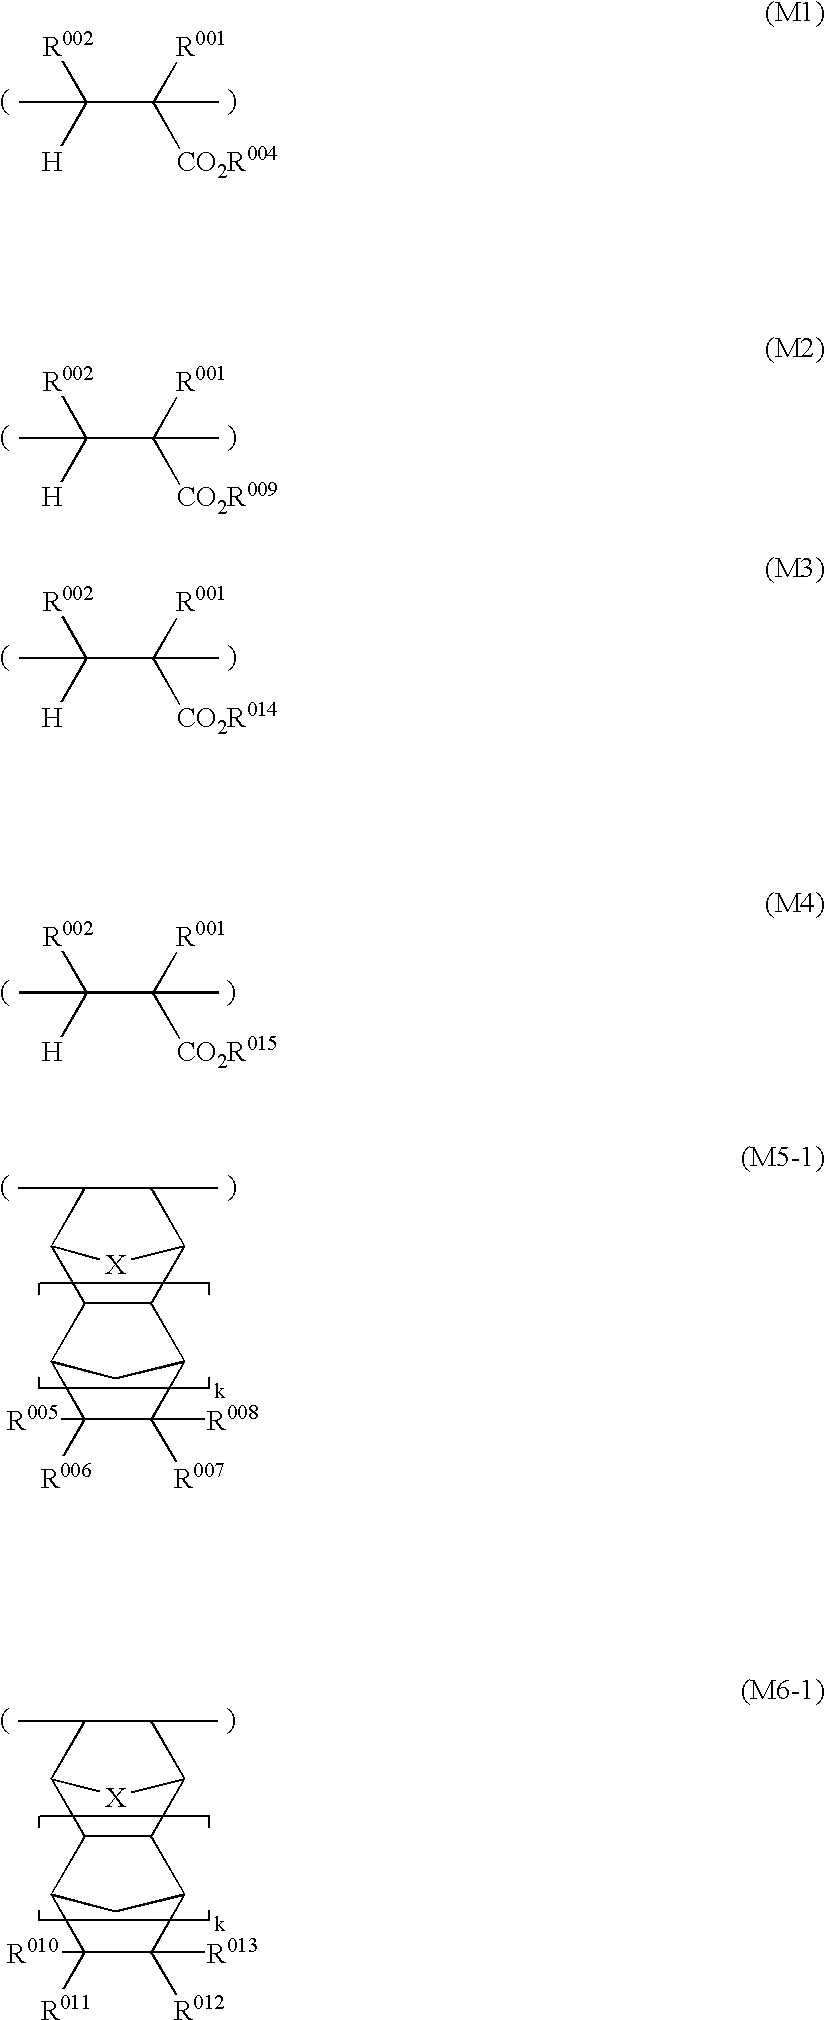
C1(C)C(C)C2C3C(C1[X]2)C1C([R008])([R007])C([R005])([R006])C3C1.[R002]C([H])(C([R001])([CO2R004])C)C.[R002]C([H])(C([R001])([CO2R009])C)C.[R002]C([H])(C([R001])([CO2R014])C)C.[R002]C([H])(C([R001])([CO2R015])C)C.C1(C)C(C)C2C3C(C1[X]2)C1C([R013])([R012])C([R010])([R011])C3C1
